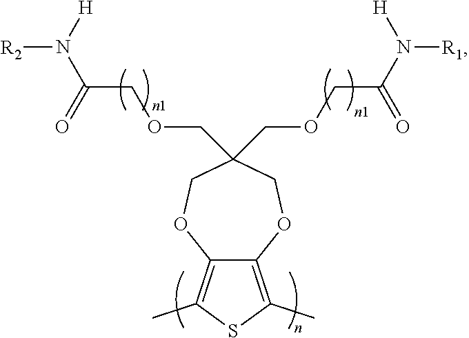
C12=C(C)SC(C)=C1OCC(COCC(=O)N([R2])[H])(COCC(=O)N([R1])[H])CO2
